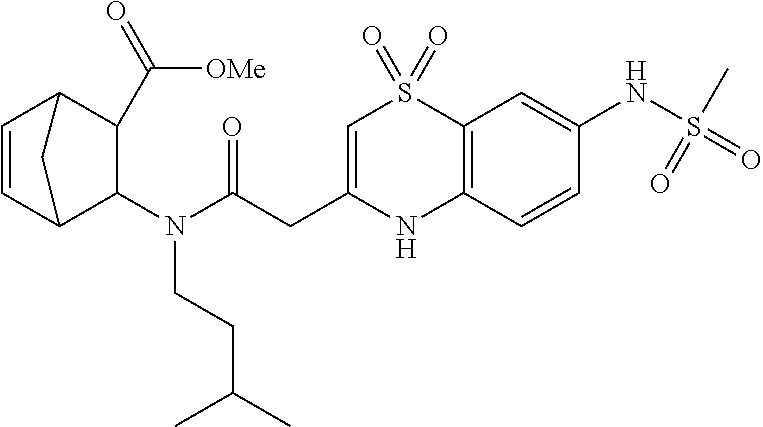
C1=C(CC(=O)N(C2C(C(=O)[OMe])C3C=CC2C3)CCC(C)C)NC2=C(S1(=O)=O)C=C(NS(=O)(C)=O)C=C2
